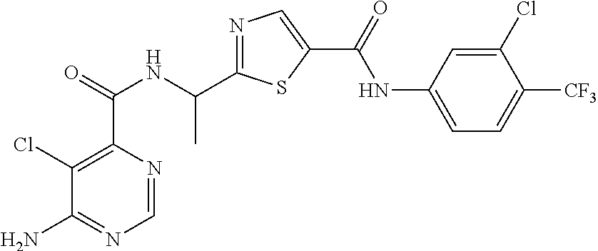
N1=C(C(NC(C2=C(Cl)C(N)=NC=N2)=O)C)SC(C(=O)NC2=CC=C([CF3])C(Cl)=C2)=C1
